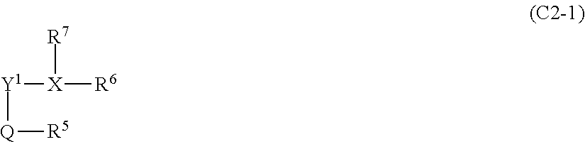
[Y1]([X]([R7])[R6])[Q][R5]
